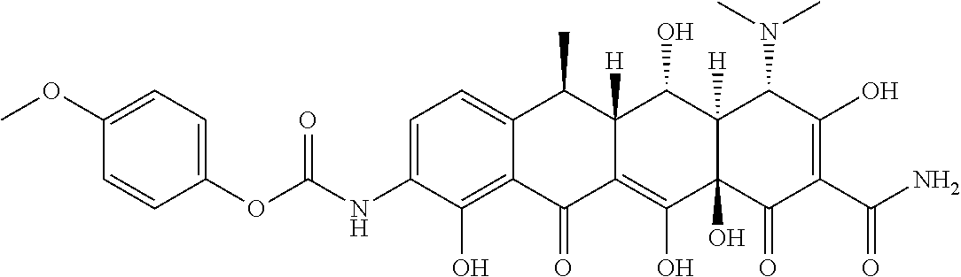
C1=C(NC(OC2=CC=C(OC)C=C2)=O)C(O)=C2C(=C1)C(C)C1([H])C(=C(O)C3(O)C([H])(C1O)C(N(C)C)C(O)=C(C(N)=O)C3=O)C2=O
